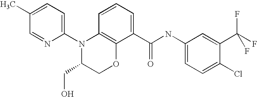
C1(N2C(CO)COC3=C2C=CC=C3C(NC2=CC=C(Cl)C(C(F)(F)F)=C2)=O)=CC=C(C)C=N1
